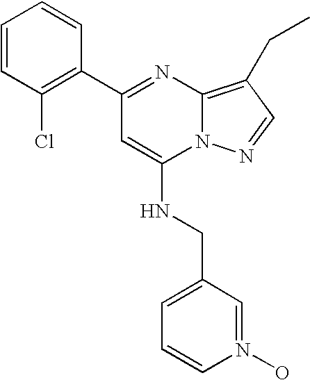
C1=CC(Cl)=C(C2=NC3=C(CC)C=NN3C(NCC3=CC=CN(O)=C3)=C2)C=C1
